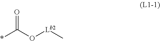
O=C(O[Lb2]C)*
